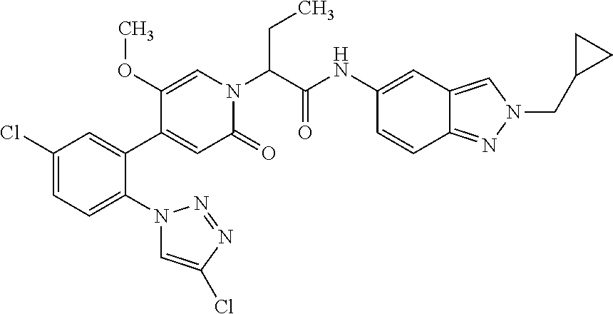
C1(Cl)=CC=C(N2C=C(Cl)N=N2)C(C2=CC(=O)N(C(C(NC3=CC4=CN(CC5CC5)N=C4C=C3)=O)CC)C=C2OC)=C1
